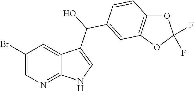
C1(Br)=CN=C2C(=C1)C(C(O)C1=CC3=C(C=C1)OC(F)(F)O3)=CN2
